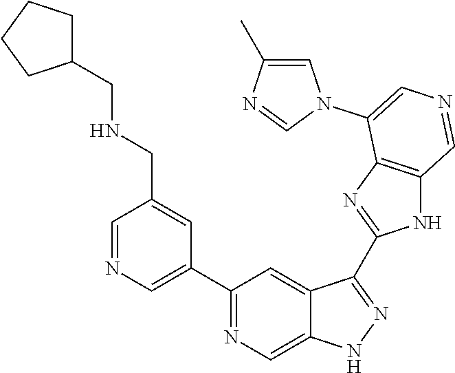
C1(C2=CN=CC(CNCC3CCCC3)=C2)=NC=C2C(=C1)C(C1=NC3=C(N1)C=NC=C3N1C=C(C)N=C1)=NN2
